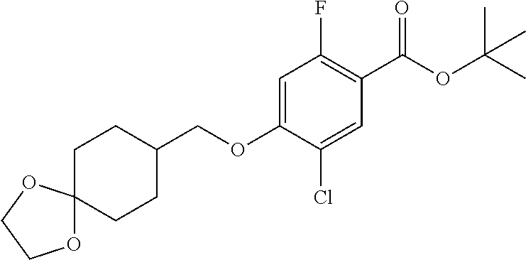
C1(F)=C(C(OC(C)(C)C)=O)C=C(Cl)C(OCC2CCC3(CC2)OCCO3)=C1
